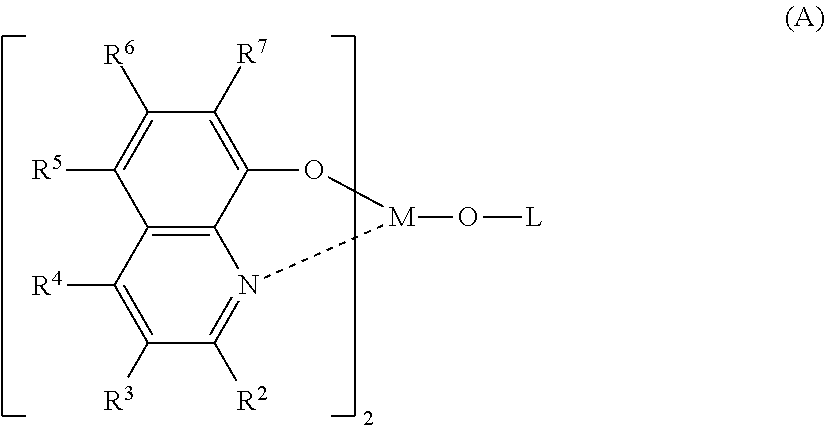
C12=C3C(=C([R7])C([R6])=C1[R5])O[M](O[L])N3=C([R2])C([R3])=C2[R4]
